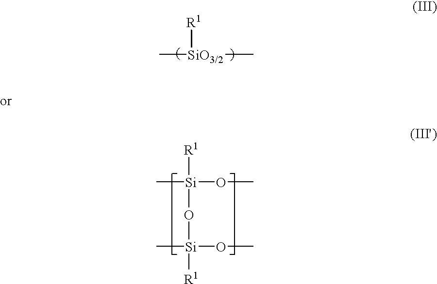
C[SiO3/2](C)[R1].[R1][Si](O[Si]([R1])(OC)C)(OC)C
